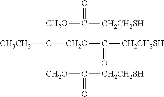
[CH3CH2]C([CH2O]C([CH2CH2SH])=O)([CH2O]C(=O)[CH2CH2SH])[CH2O]C([CH2CH2SH])=O
